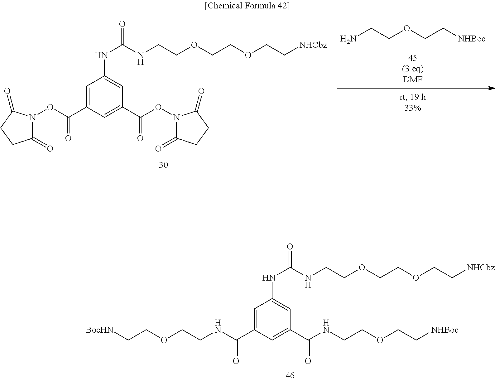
NCCOCC[NHBoc].C1(=O)N(OC(=O)C2=CC(NC(=O)NCCOCCOCC[NHCbz])=CC(C(ON3C(=O)CCC3=O)=O)=C2)C(=O)CC1.C1=C(C(NCCOCC[BocHN])=O)C=C(C(NCCOCC[NHBoc])=O)C=C1NC(=O)NCCOCCOCC[NHCbz]
